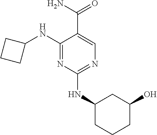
C1(NC2CCC2)=NC(NC2CCCC(O)C2)=NC=C1C(N)=O
